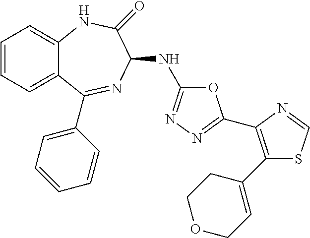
C1=CC=C2C(=C1)NC(=O)C(NC1=NN=C(C3=C(C4=CCOCC4)SC=N3)O1)N=C2C1=CC=CC=C1
